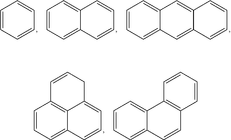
C1=CC=CC=C1.C1=CC=C2C(=C1)C=CC=C2.C12=CC=CC=C1C=C1C(=C2)C=CC=C1.C1=CC=C2C3=C1C=CCC3=CC=C2.C1=CC=C2C(=C1)C1=C(C=C2)C=CC=C1
